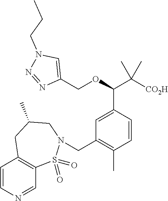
C1(COC(C([CO2H])(C)C)C2=CC(CN3S(=O)(=O)C4=C(C=CN=C4)CC(C)C3)=C(C)C=C2)=CN(CCC)N=N1
